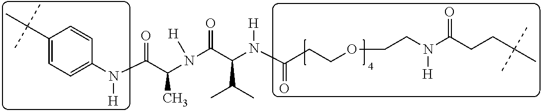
C1(C(C)(C)C)=CC=C(N(C(C(N(C(C(N(C(CCOCCN(C(CCC(C)(C)C)=O)[H])=O)[H])C(C)C)=O)[H])C)=O)[H])C=C1
